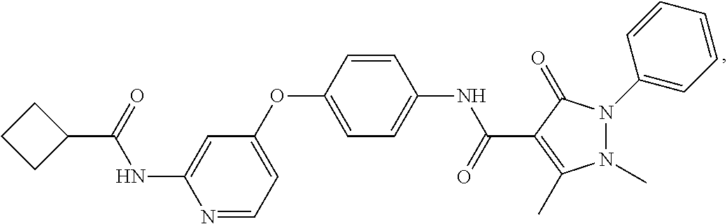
N1=CC=C(OC2=CC=C(NC(=O)C3=C(C)N(C)N(C4=CC=CC=C4)C3=O)C=C2)C=C1NC(C1CCC1)=O
